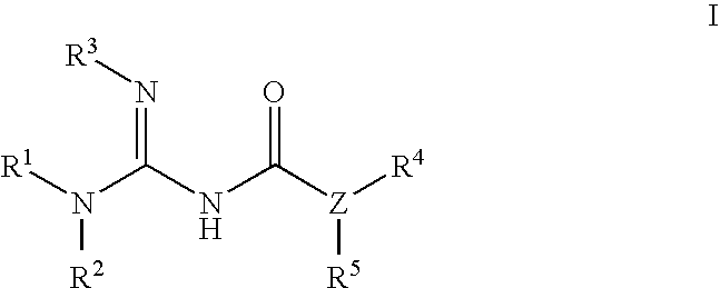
[R1]N(C(NC([Z]([R4])[R5])=O)=N[R3])[R2]
